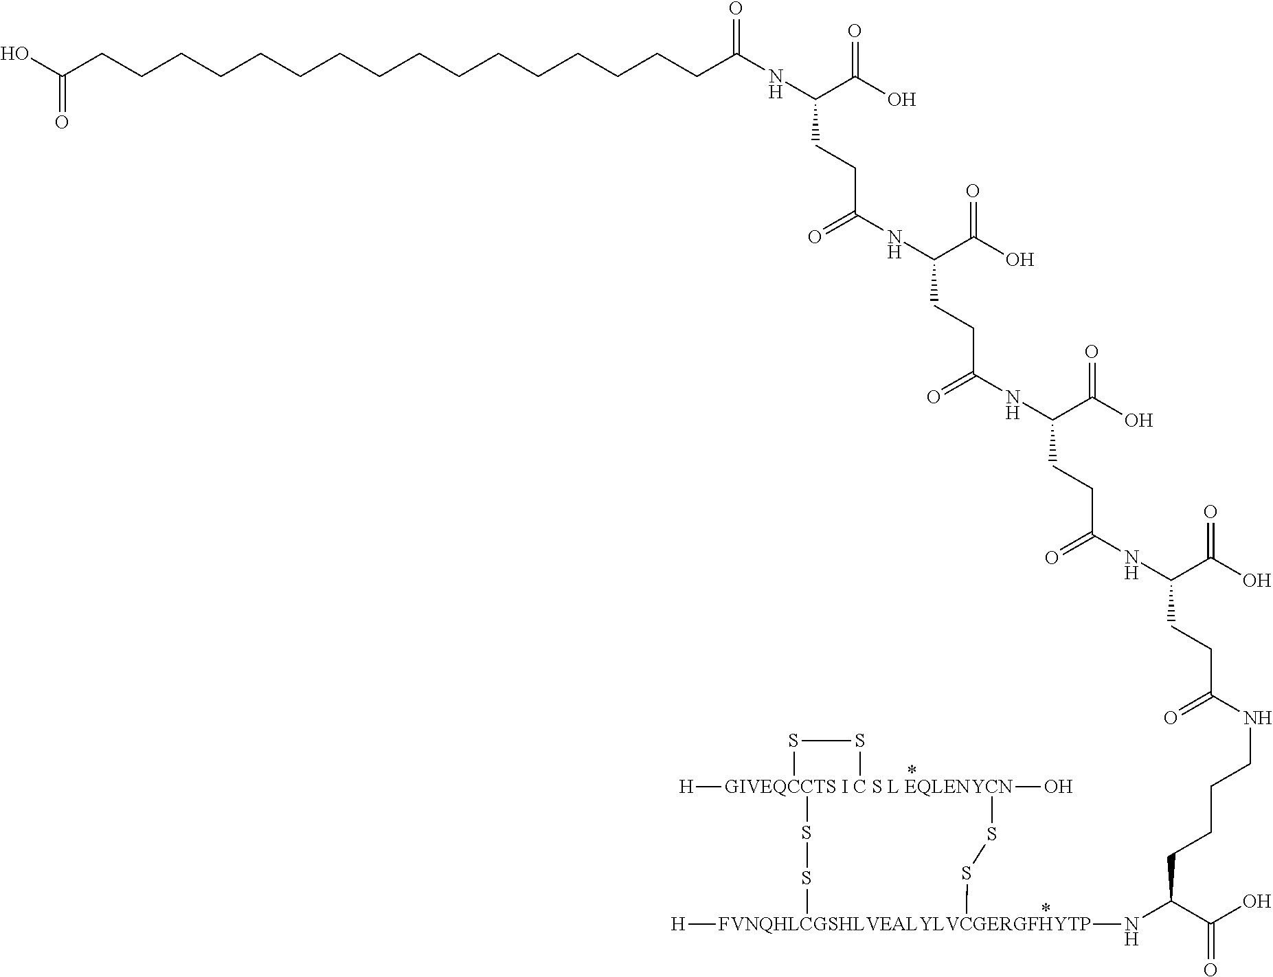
[GIVEQCCTS I C S L EQLENYCN]12([H])(O)(SS[FVNQHLCGSHLVEALYLVCGERGFHYTP]([H])(NC(C(O)=O)CCCCNC(CCC(NC(CCC(NC(CCC(NC(CCC(NC(=O)CCCCCCCCCCCCCCCCC(O)=O)C(O)=O)=O)C(O)=O)=O)C(O)=O)=O)C(O)=O)=O)SS1)SS2
